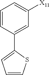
C1=CC(C2=CC=CS2)=CC([X11])=C1
